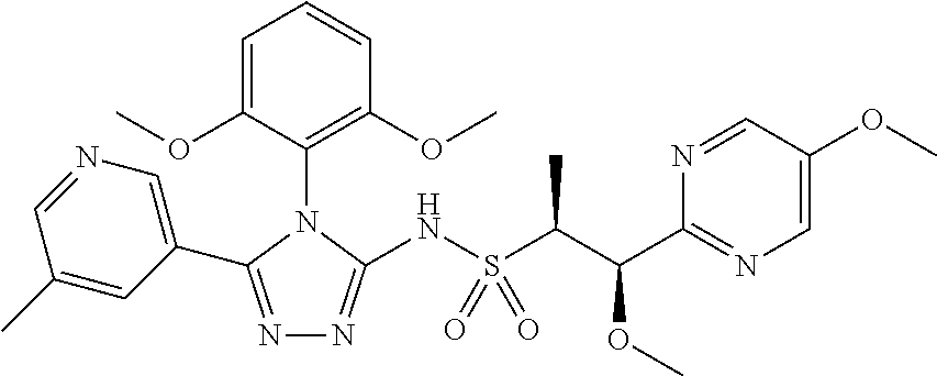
N1=C(C2=CN=CC(C)=C2)N(C2=C(OC)C=CC=C2OC)C(NS(C(C)C(OC)C2=NC=C(OC)C=N2)(=O)=O)=N1
